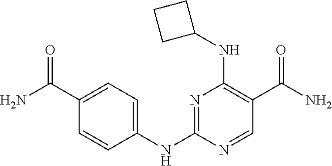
N1=C(NC2=CC=C(C(N)=O)C=C2)N=CC(C(N)=O)=C1NC1CCC1
